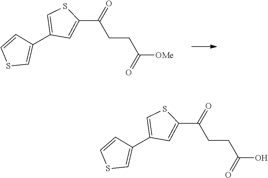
C1=C(C(CCC([OMe])=O)=O)SC=C1C1=CSC=C1.C1=C(C(CCC(O)=O)=O)SC=C1C1=CSC=C1
